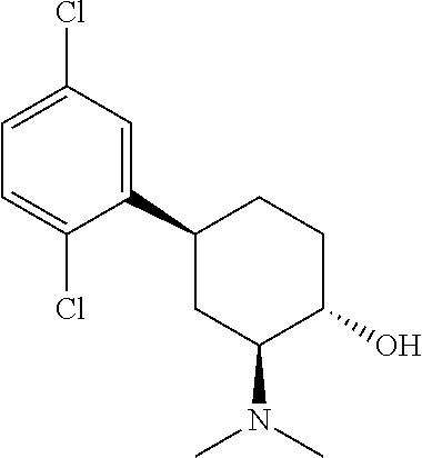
C1(C2CC(N(C)C)C(O)CC2)=CC(Cl)=CC=C1Cl
